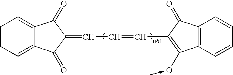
C1=CC=C2C(=C1)C(=O)C(=CC=CC1=C(O<-C)C3=C(C1=O)C=CC=C3)C2=O
